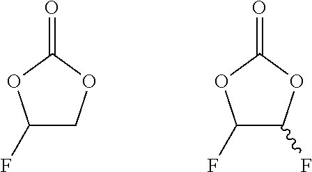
C1(F)COC(=O)O1.C1(F)C(F)OC(=O)O1
